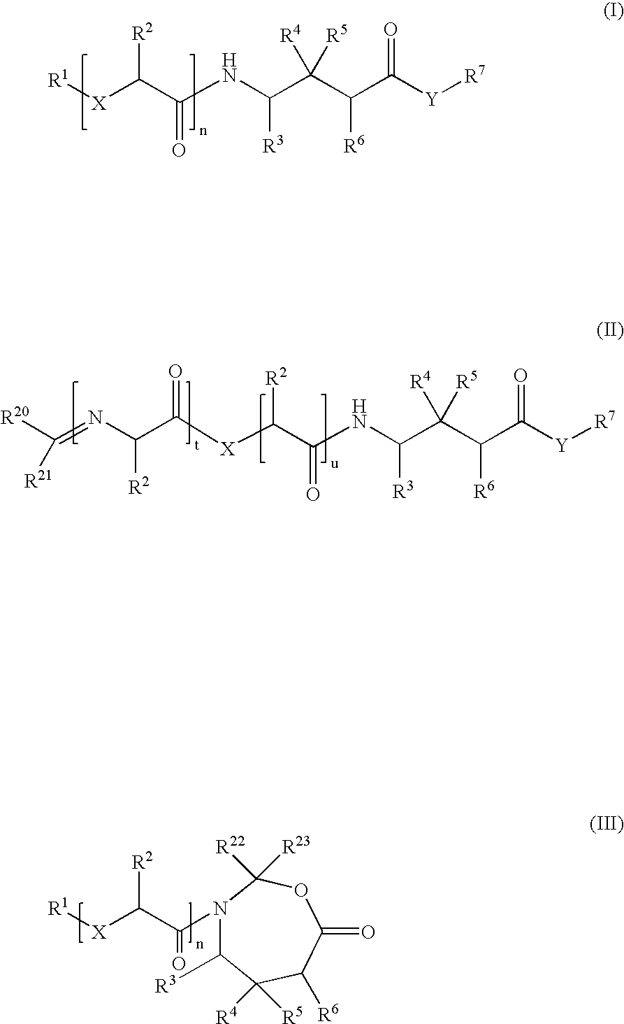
[R1][X]C(C(NC(C(C(C([Y][R7])=O)[R6])([R5])[R4])[R3])=O)[R2].C(=NC(C([X]C(C(NC(C(C(C([Y][R7])=O)[R6])([R5])[R4])[R3])=O)[R2])=O)[R2])([R20])[R21].N1(C(C([X][R1])[R2])=O)C([R3])C([R4])([R5])C([R6])C(=O)OC1([R22])[R23]
